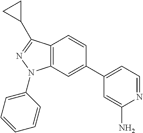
C1(C2=CC=NC(N)=C2)=CC2=C(C=C1)C(C1CC1)=NN2C1=CC=CC=C1
